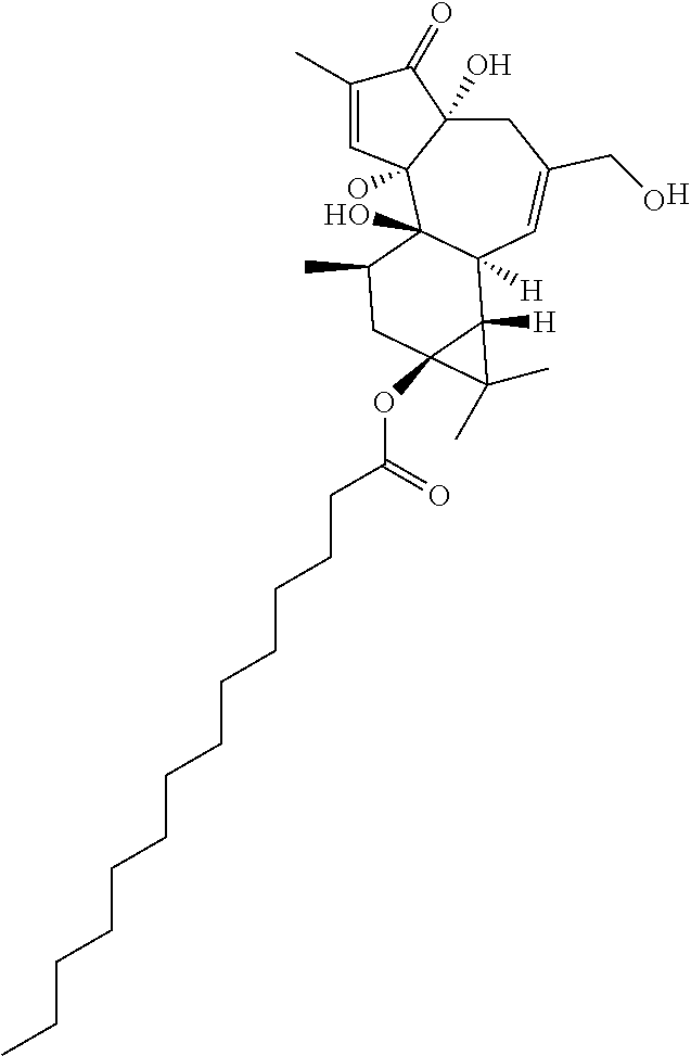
C1C2(O)C(O)(C3(O)C([H])(C=C1CO)C1([H])C(OC(CCCCCCCCCCCCC)=O)(CC3C)C1(C)C)C=C(C)C2=O.[H]
